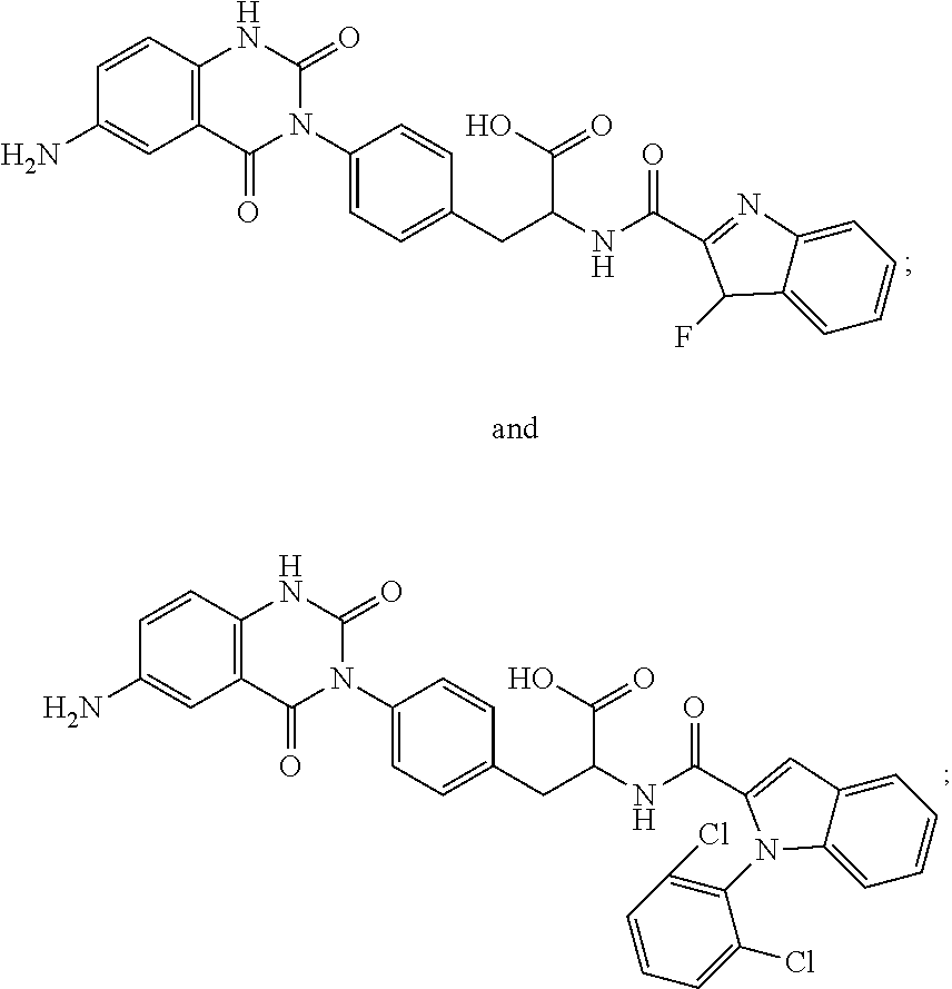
C12=C(C(=O)N(C3=CC=C(CC(C(=O)O)NC(=O)C4=NC5=CC=CC=C5C4F)C=C3)C(=O)N1)C=C(N)C=C2.C12=C(C(=O)N(C3=CC=C(CC(C(=O)O)NC(=O)C4=CC5=CC=CC=C5N4C4=C(Cl)C=CC=C4Cl)C=C3)C(=O)N1)C=C(N)C=C2
